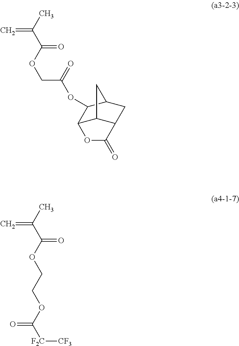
O=C(OCC(=O)OC1C2C3C(CC1C3)C(=O)O2)C(C)=C.CC(C(OCCOC([F2C][CF3])=O)=O)=C
